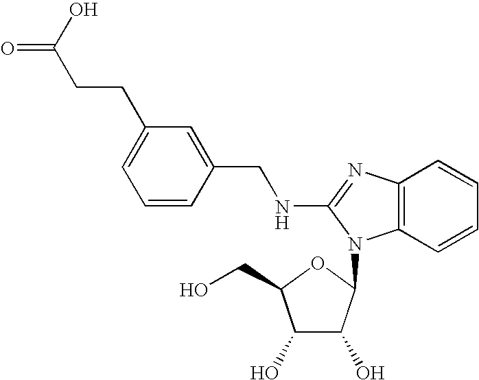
C1=C(CCC(=O)O)C=C(CNC2=NC3=C(N2C2C(O)C(O)C(CO)O2)C=CC=C3)C=C1
